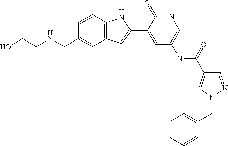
OCCNCC1=CC2=C(C=C1)NC(C1=CC(NC(=O)C3=CN(CC4=CC=CC=C4)N=C3)=CNC1=O)=C2.[H]
